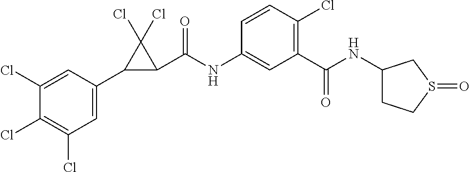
C1(Cl)=CC(C2C(C(NC3=CC(C(=O)NC4CCS(=O)C4)=C(Cl)C=C3)=O)C2(Cl)Cl)=CC(Cl)=C1Cl
